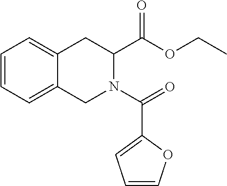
C1=CC=C2C(=C1)CC(C(OCC)=O)N(C(=O)C1=CC=CO1)C2
